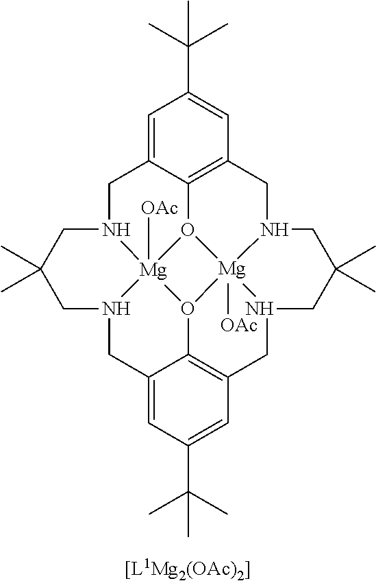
C1=C2C3=C(C=C1C(C)(C)C)CN1CC(C)(C)CN4CC5=C6C(=CC(C(C)(C)C)=C5)CN5CC(C)(C)CN(C2)[Mg]52([OAc])O3[Mg]14([OAc])O62
